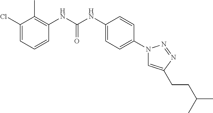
C1(Cl)=CC=CC(NC(NC2=CC=C(N3C=C(CCC(C)C)N=N3)C=C2)=O)=C1C
